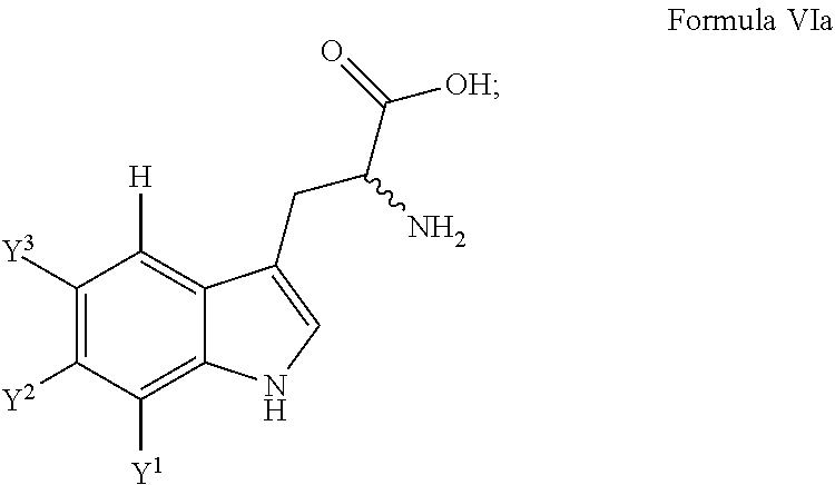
C1([Y3])=C([Y2])C([Y1])=C2C(=C1[H])C(CC(C([OH])=O)N)=CN2
